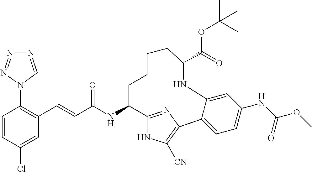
C(C(NC1C2=NC(=C([CN])N2)C2=CC=C(NC(OC)=O)C=C2NC(C(=O)OC(C)(C)C)CCCC1)=O)=CC1=C(N2C=NN=N2)C=CC(Cl)=C1
